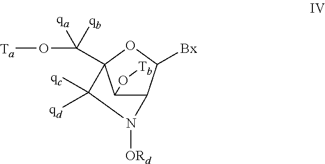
C1([qd])([qc])C2(C(O[Ta])([qa])[qb])C(O[Tb])C(C([Bx])O2)N1[ORd]
